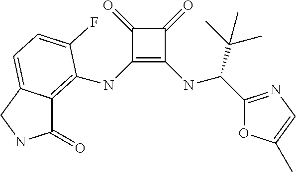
C1(=O)C(NC2=C3C(=O)NCC3=CC=C2F)=C(NC(C(C)(C)C)C2=NC=C(C)O2)C1=O
